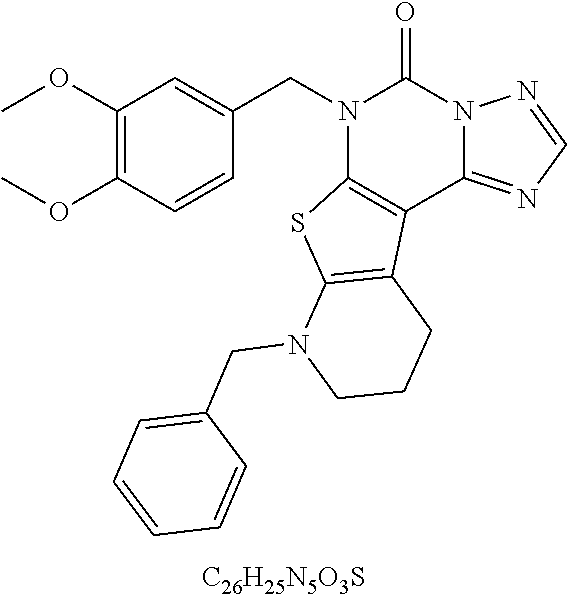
C1(OC)=C(OC)C=CC(CN2C3=C(C4=NC=NN4C2=O)C2=C(S3)N(CC3=CC=CC=C3)CCC2)=C1.[C26H25N5O3S]
